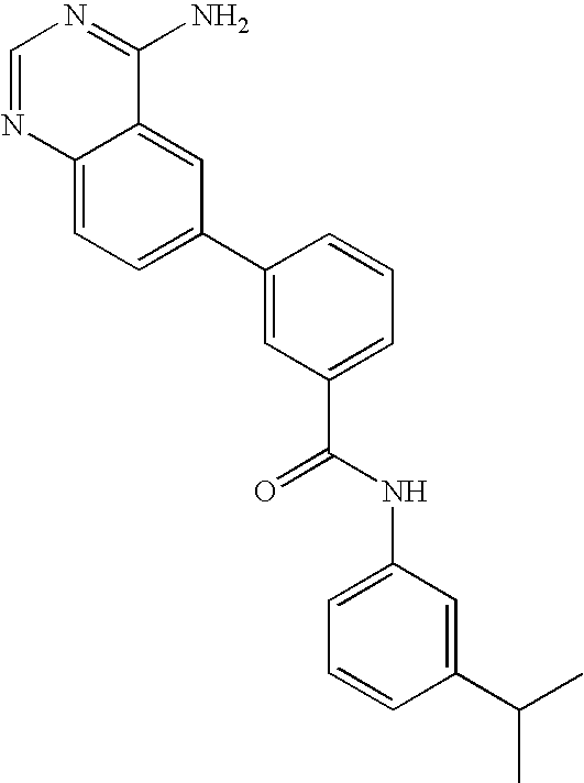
C1=NC2=CC=C(C3=CC(C(NC4=CC=CC(C(C)C)=C4)=O)=CC=C3)C=C2C(N)=N1
